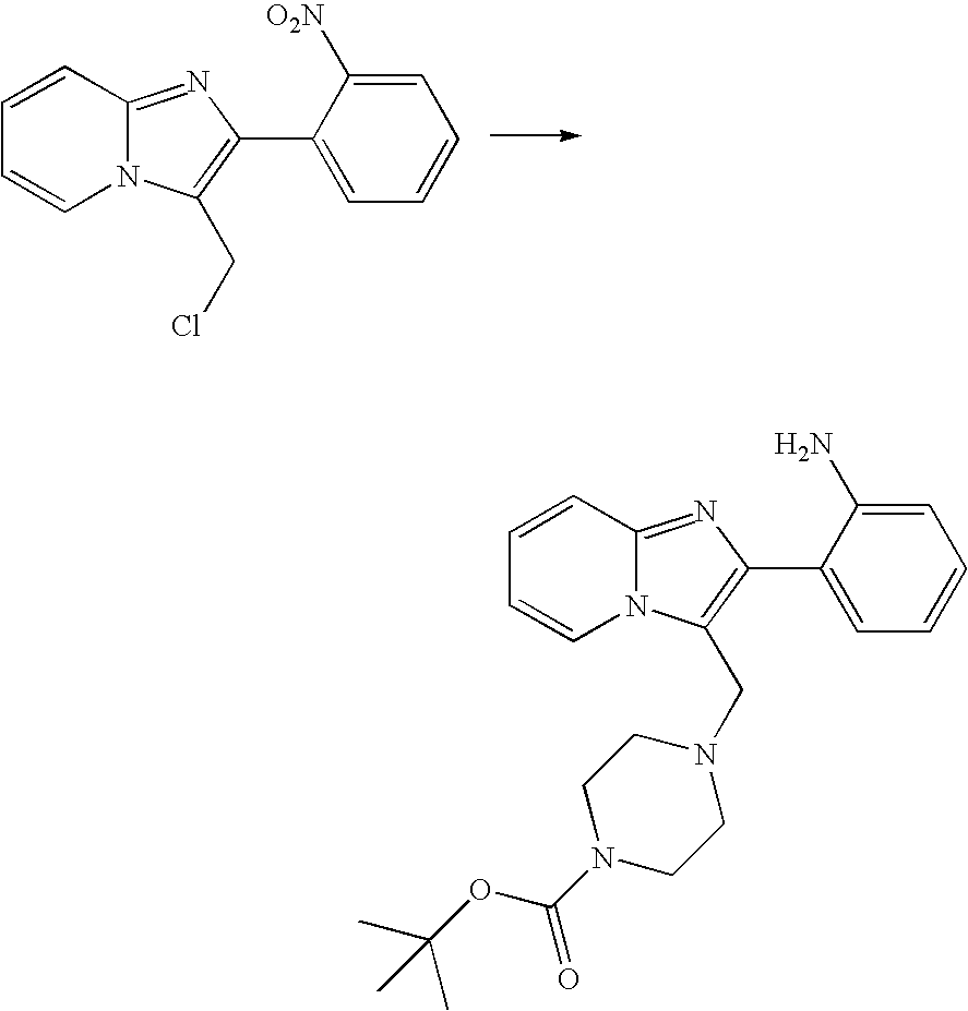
N12C(=NC(C3=CC=CC=C3[O2N])=C1CCl)C=CC=C2.N12C(=NC(C3=CC=CC=C3N)=C1CN1CCN(C(OC(C)(C)C)=O)CC1)C=CC=C2
